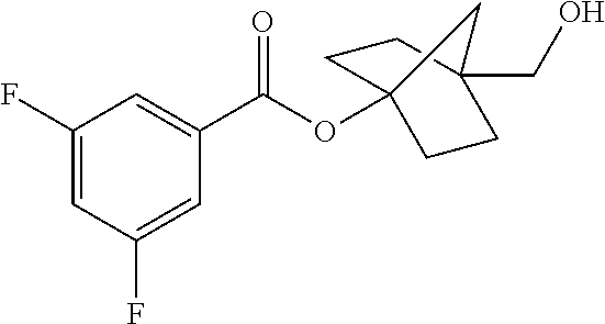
C1(F)=CC(F)=CC(C(OC23CCC(CO)(CC2)C3)=O)=C1
